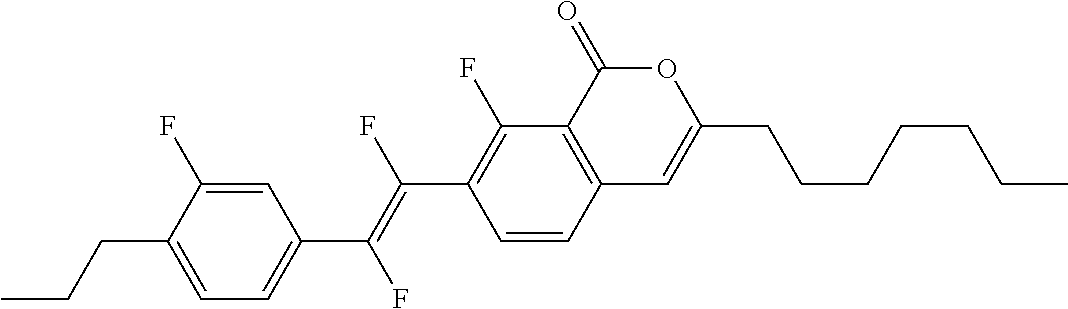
C1=CC2=C(C(F)=C1C(=C(C1=CC=C(CCC)C(F)=C1)F)F)C(=O)OC(CCCCCCC)=C2
